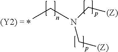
CCN(C[(Z)])C[(Z)]
